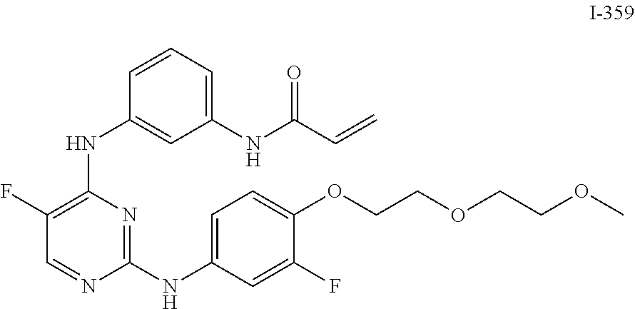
C1=C(NC2=NC(NC3=CC(NC(C=C)=O)=CC=C3)=C(F)C=N2)C=C(F)C(OCCOCCOC)=C1
